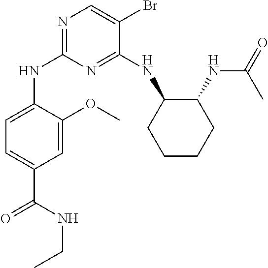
N1=C(NC2CCCCC2NC(=O)C)C(Br)=CN=C1NC1=CC=C(C(NCC)=O)C=C1OC
